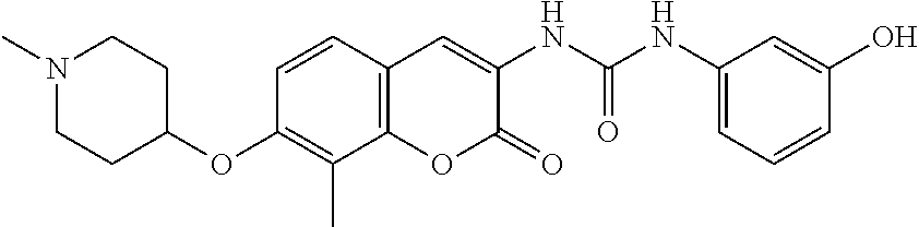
N1(C)CCC(OC2=C(C)C3=C(C=C2)C=C(NC(NC2=CC=CC(O)=C2)=O)C(=O)O3)CC1
